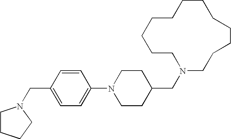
C1=C(CN2CCCC2)C=CC(N2CCC(CN3CCCCCCCCCCCC3)CC2)=C1
